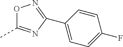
O1C(C)=NC(C2=CC=C(F)C=C2)=N1
